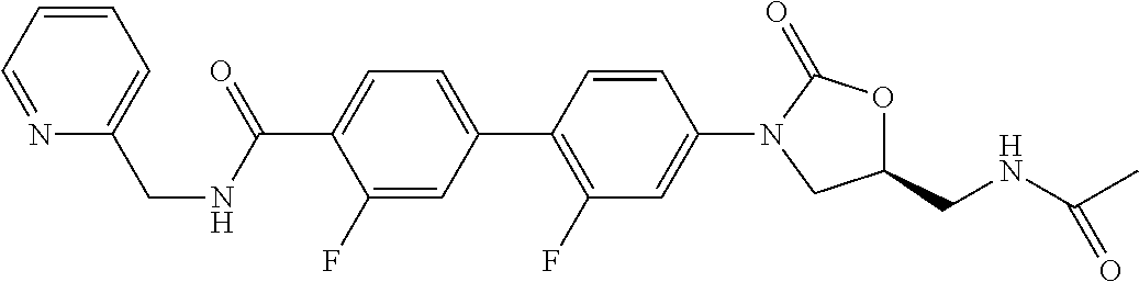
C1(F)=CC(C2=C(F)C=C(N3CC(CNC(C)=O)OC3=O)C=C2)=CC=C1C(NCC1=CC=CC=N1)=O
